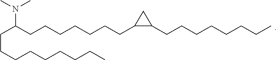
CN(C(CCCCCCCCC)CCCCCCCC1C(CCCCCCCC)C1)C
